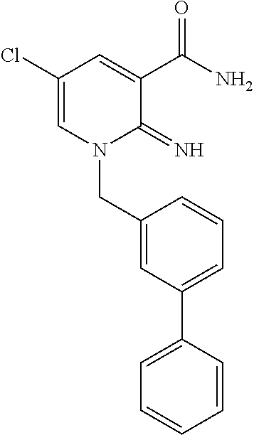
C1(Cl)=CN(CC2=CC(C3=CC=CC=C3)=CC=C2)C(=N)C(C(N)=O)=C1
